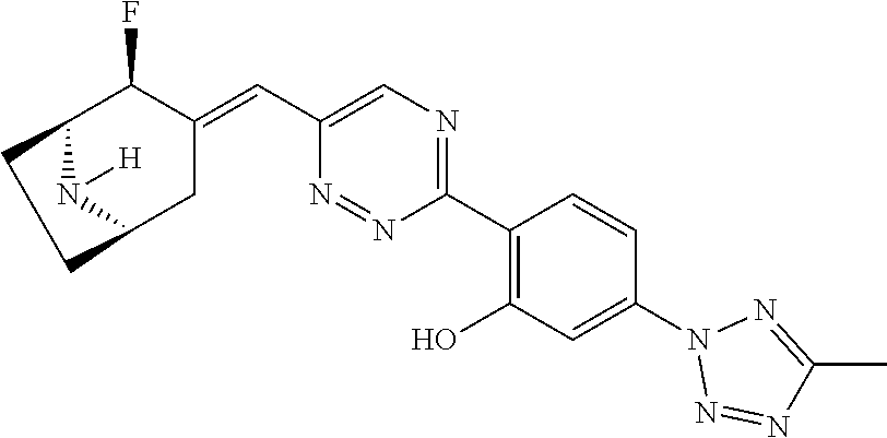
C1(C2=C(O)C=C(N3N=NC(C)=N3)C=C2)=NC=C(C=C2C(F)C3N([H])C(C2)CC3)N=N1
